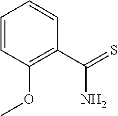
C1=CC(OC)=C(C(=S)N)C=C1
